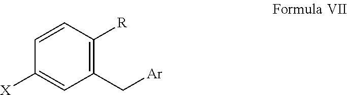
C1(C[Ar])=C([R])C=CC([X])=C1
